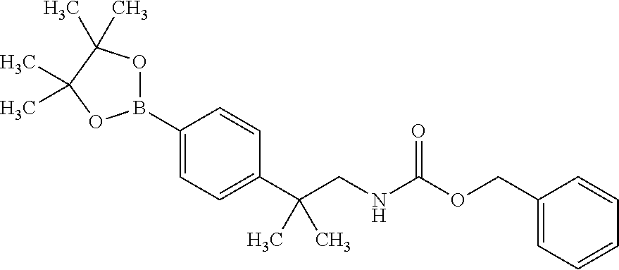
C1(B2OC(C)(C)C(C)(C)O2)=CC=C(C(CNC(OCC2=CC=CC=C2)=O)(C)C)C=C1
